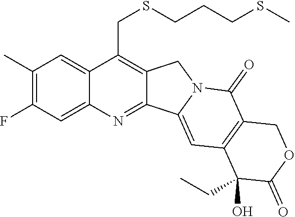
C1(C)=C(F)C=C2C(=C1)C(CSCCCSC)=C1C(=N2)C2=CC3=C(C(=O)N2C1)COC(=O)C3(CC)O
